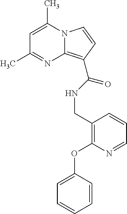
C1(OC2=C(CNC(=O)C3=C4N(C=C3)C(C)=CC(C)=N4)C=CC=N2)=CC=CC=C1
